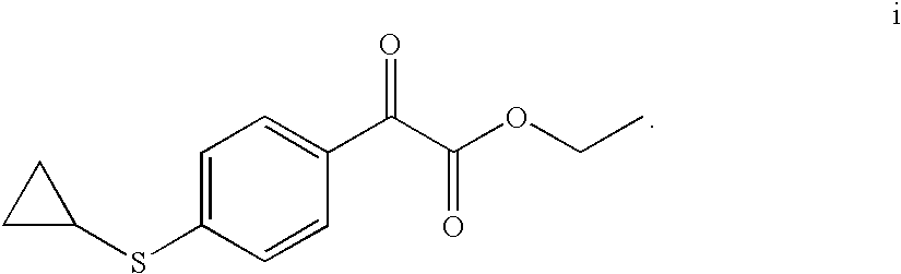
C1=C(SC2CC2)C=CC(C(C(OCC)=O)=O)=C1
